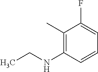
C1(C)=C(NCC)C=CC=C1F
